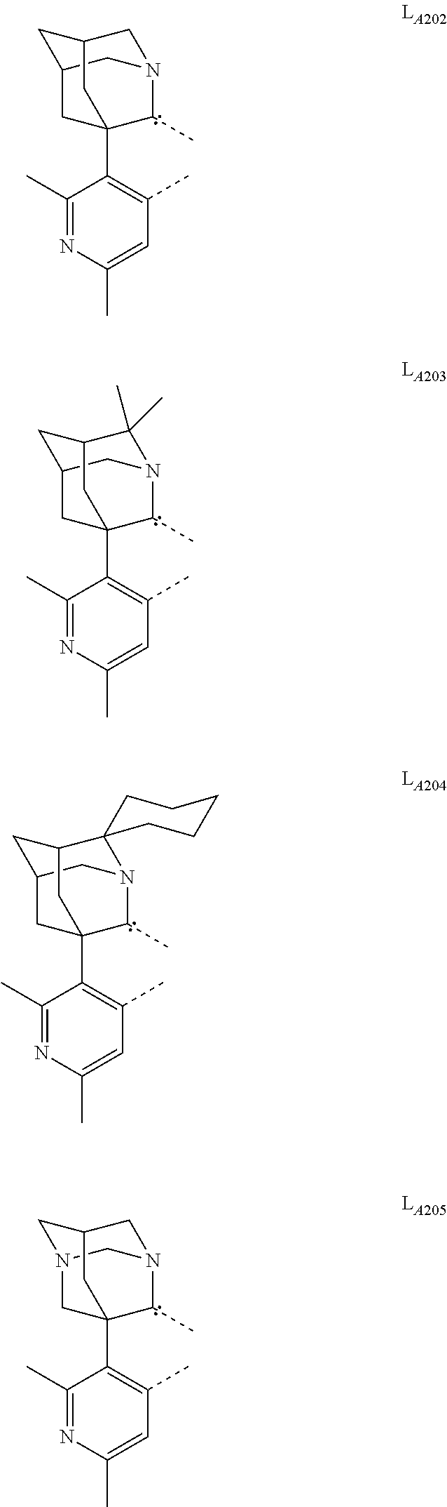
C1(C)=NC(C)=CC(C)=C1C12C(C)N3CC(CC(C1)C3)C2.C1(C)=NC(C)=CC(C)=C1C12C(C)N3C(C)(C)C(CC(C1)C3)C2.C1(C)=NC(C)=CC(C)=C1C12C(C)N3CC(C1)CC(C2)C31CCCCC1.C1(C)=NC(C)=CC(C)=C1C12C(C)N3CC(CN(C1)C3)C2
